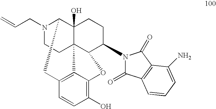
N1(CC=C)CCC23C4(O)C1CC1=C2C(=C(O)C=C1)OC3C(N1C(=O)C2=C(C1=O)C(N)=CC=C2)CC4
